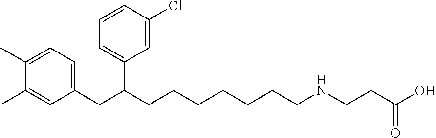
C1=C(C)C(C)=CC(CC(C2=CC=CC(Cl)=C2)CCCCCCCNCCC(O)=O)=C1
